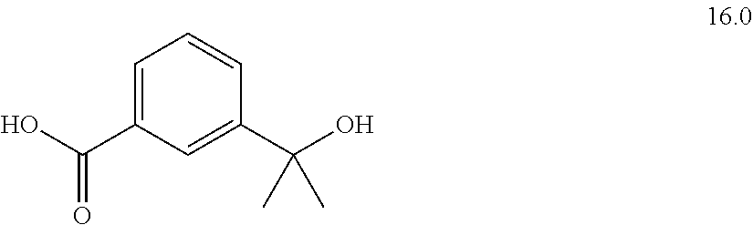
C1=C(C(O)=O)C=C(C(O)(C)C)C=C1
